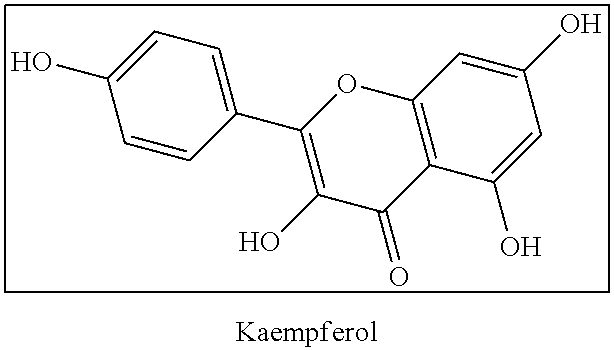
C1(O)=C(C2=CC=C(O)C=C2)OC2=C(C1=O)C(O)=CC(O)=C2
